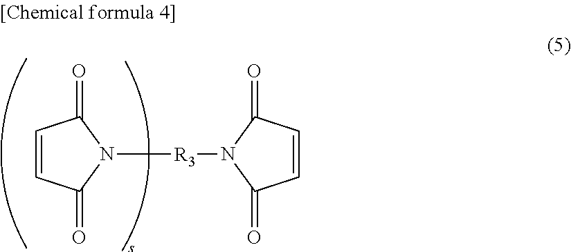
C1=CC(=O)N([R3]N2C(=O)C=CC2=O)C1=O
